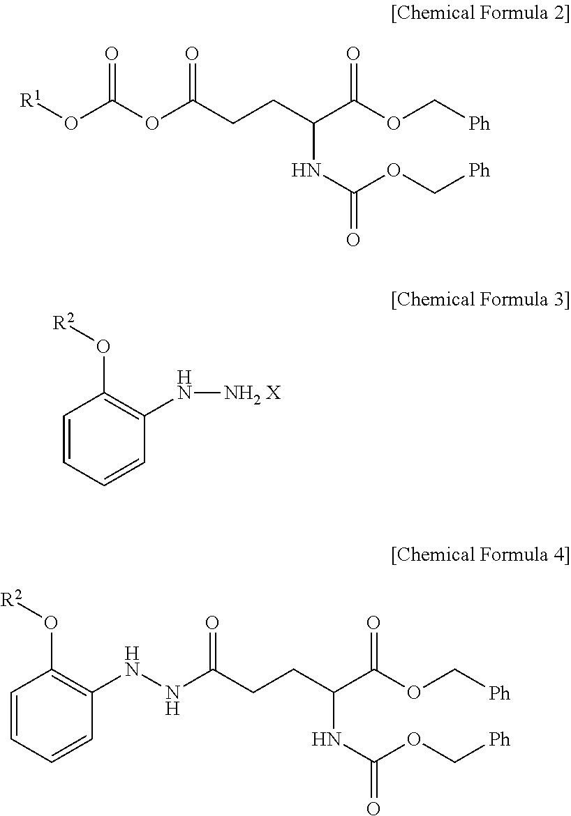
[R1]OC(OC(CCC(C(OC[Ph])=O)NC(OC[Ph])=O)=O)=O.C1=CC=CC(N[NH2 X])=C1O[R2].C1=CC=CC(NNC(CCC(C(OC[Ph])=O)NC(OC[Ph])=O)=O)=C1O[R2]
